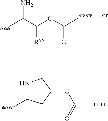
NC(C([R25])OC(C)=O)C.N1C(C)CC(OC(=O)C)C1
